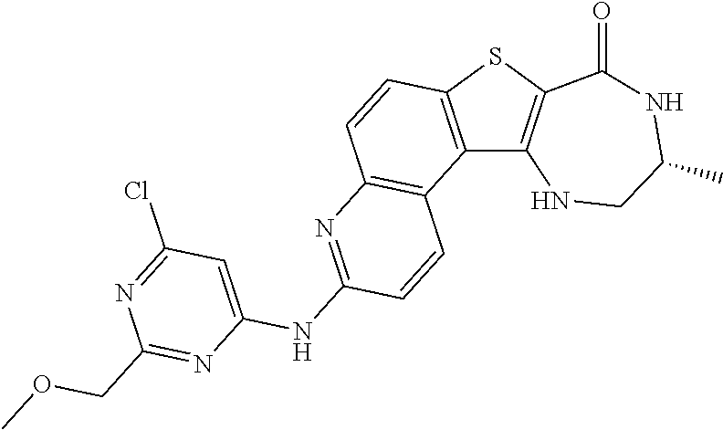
C12=C(SC3=C1NCC(C)NC3=O)C=CC1=C2C=CC(NC2=CC(Cl)=NC(COC)=N2)=N1
